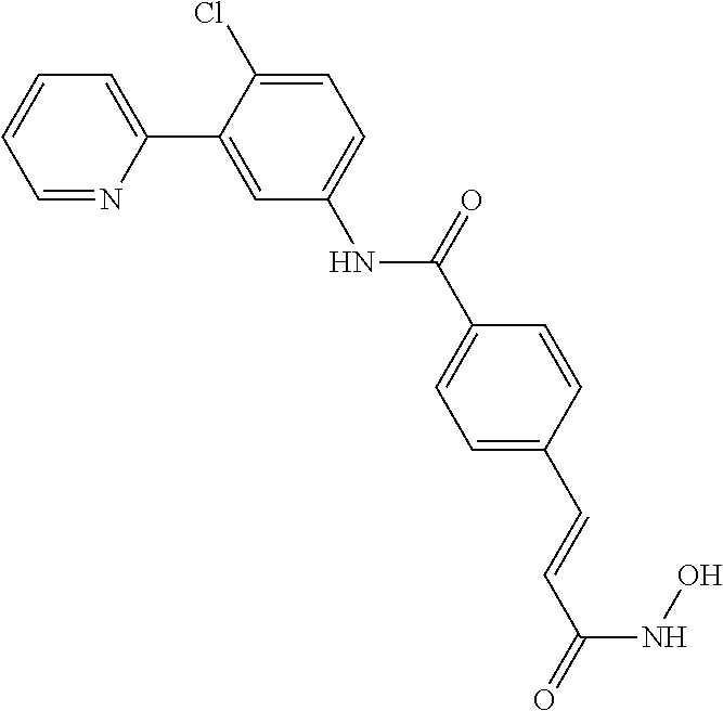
N(C1=CC=C(Cl)C(C2=CC=CC=N2)=C1)C(=O)C1=CC=C(C=CC(=O)NO)C=C1
